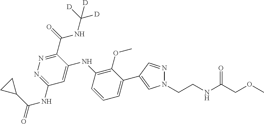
C1(C2=CN(CCNC(=O)COC)N=C2)=CC=CC(NC2=CC(NC(=O)C3CC3)=NN=C2C(=O)NC([D])([D])[D])=C1OC
